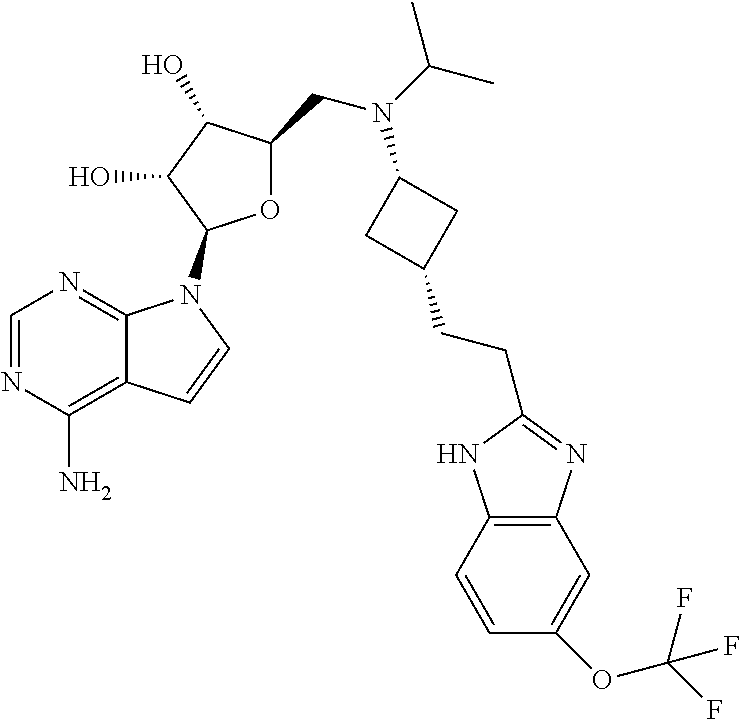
C1=NC(N)=C2C(=N1)N(C1OC(CN(C(C)C)C3CC(CCC4=NC5=C(C=CC(OC(F)(F)F)=C5)N4)C3)C(O)C1O)C=C2
